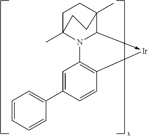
C1C2(C)N3C(->[Ir]C4=C3C=C(C3=CC=CC=C3)C=C4)C(C)(C1)CC2
